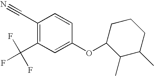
C1(C#N)=C(C(F)(F)F)C=C(OC2C(C)C(C)CCC2)C=C1
